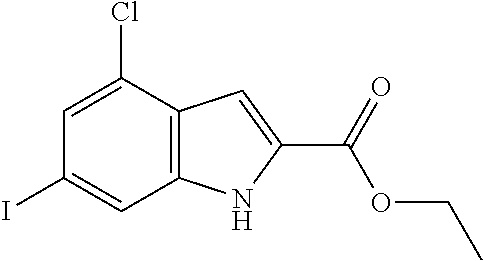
C12=C(C(Cl)=CC(I)=C1)C=C(C(=O)OCC)N2
